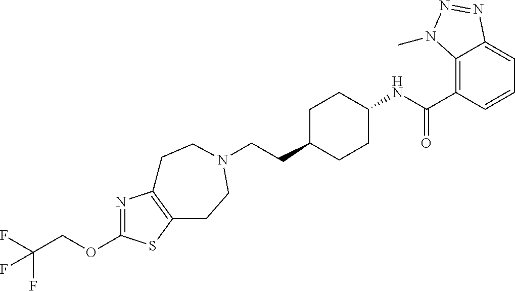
C(CC1CCC(NC(C2=C3C(=CC=C2)N=NN3C)=O)CC1)N1CCC2=C(N=C(OCC(F)(F)F)S2)CC1
